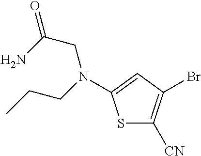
S1C([CN])=C(Br)C=C1N(CC(N)=O)CCC
